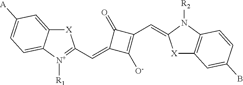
[X]1C2=CC([A])=CC=C2[N+]([R1])=C1C=C1C([O-])=C(C=C2[X]C3=C(N2[R2])C=CC(B)=C3)C1=O
